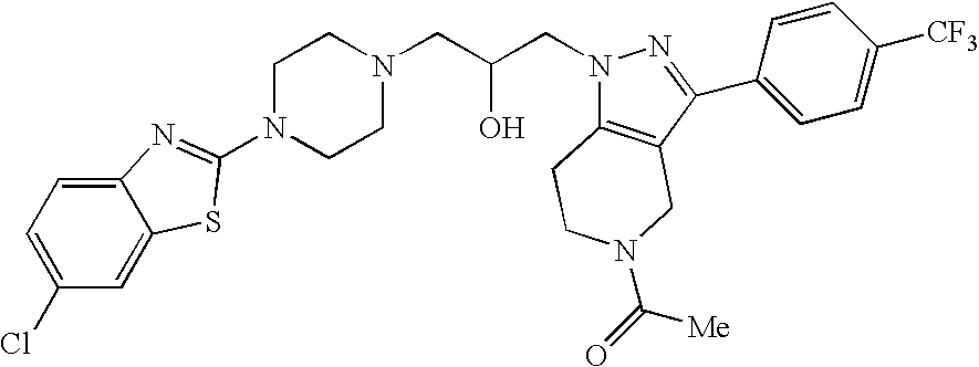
N1(C2=NC3=CC=C(Cl)C=C3S2)CCN(CC(CN2C3=C(C(C4=CC=C([CF3])C=C4)=N2)CN(C(=O)[Me])CC3)O)CC1
